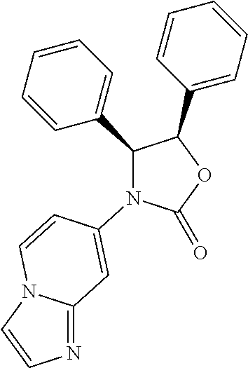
C1(C2=CC=CC=C2)C(C2=CC=CC=C2)OC(=O)N1C1=CC2=NC=CN2C=C1
